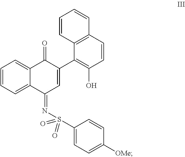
C12=C(C=CC(O)=C1C1=CC(=NS(=O)(=O)C3=CC=C([OMe])C=C3)C3=CC=CC=C3C1=O)C=CC=C2
